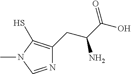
N1=CN(C)C(S)=C1CC(C(O)=O)N
